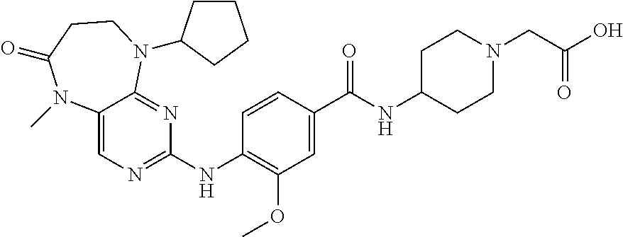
C1=CC(NC2=NC=C3C(=N2)N(C2CCCC2)CCC(=O)N3C)=C(OC)C=C1C(NC1CCN(CC(O)=O)CC1)=O
